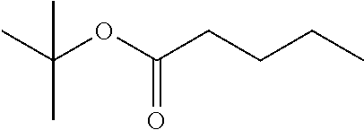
CC(OC(CCCC)=O)(C)C
